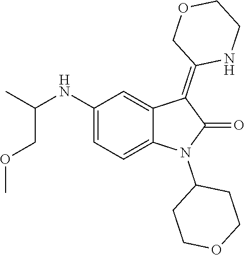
C1(NC(C)COC)=CC=C2C(=C1)C(=C1NCCOC1)C(=O)N2C1CCOCC1
